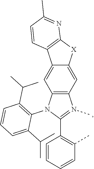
C12=C(N(C3=C(C(C)C)C=CC=C3C(C)C)C(C3=C(C)C=CC=C3)=N1C)C=C1C(=C2)[X]C2=C1C=CC(C)=N2
